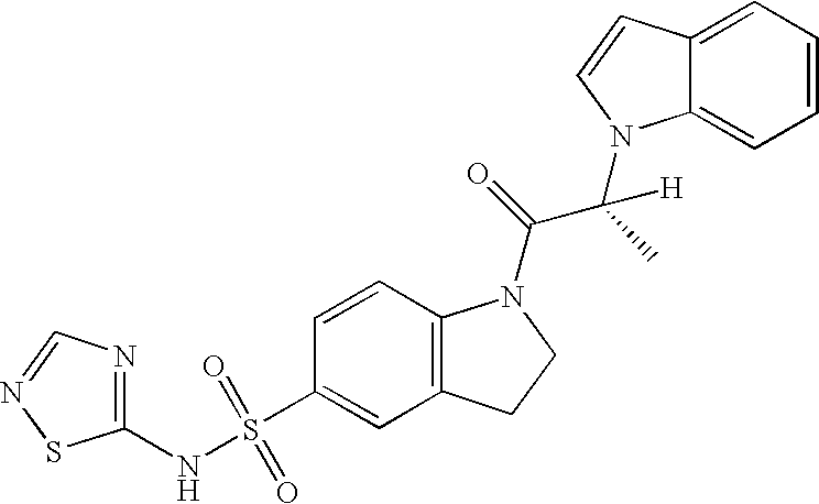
C1=CC2=C(C=C1S(NC1=NC=NS1)(=O)=O)CCN2C(=O)C(C)([H])N1C2=CC=CC=C2C=C1
